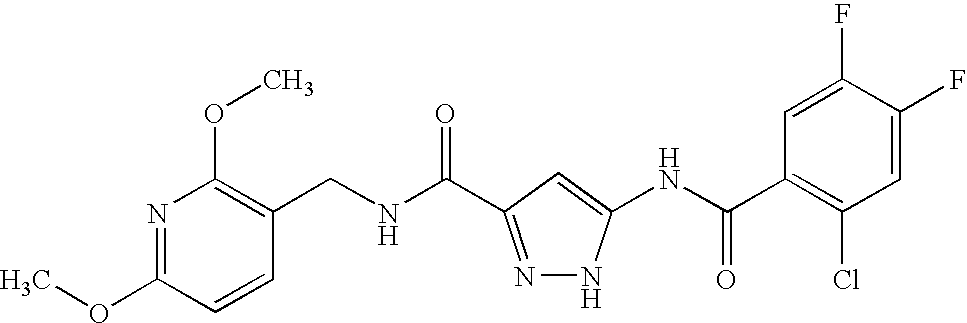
N(C(=O)C1=NNC(NC(C2=C(Cl)C=C(F)C(F)=C2)=O)=C1)CC1=C(OC)N=C(OC)C=C1
